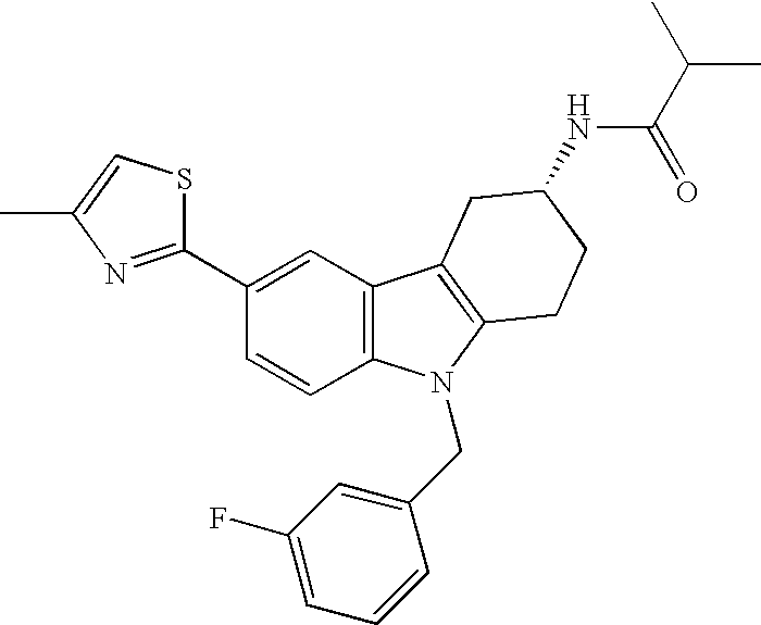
C1(C2=CC3=C(C=C2)N(CC2=CC(F)=CC=C2)C2=C3CC(NC(=O)C(C)C)CC2)=NC(C)=CS1
